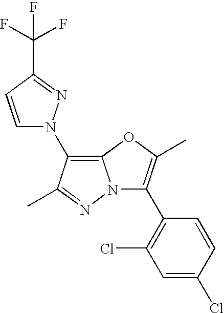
C12=C(N3C=CC(C(F)(F)F)=N3)C(C)=NN1C(C1=C(Cl)C=C(Cl)C=C1)=C(C)O2
